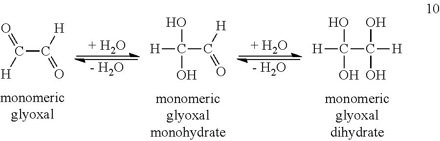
C(C([H])=O)([H])=O.[+ H2O].[- H2O].C(C([H])=O)(O)(O)[H].[+ H2O].[- H2O].C(C(O)(O)[H])(O)(O)[H]
